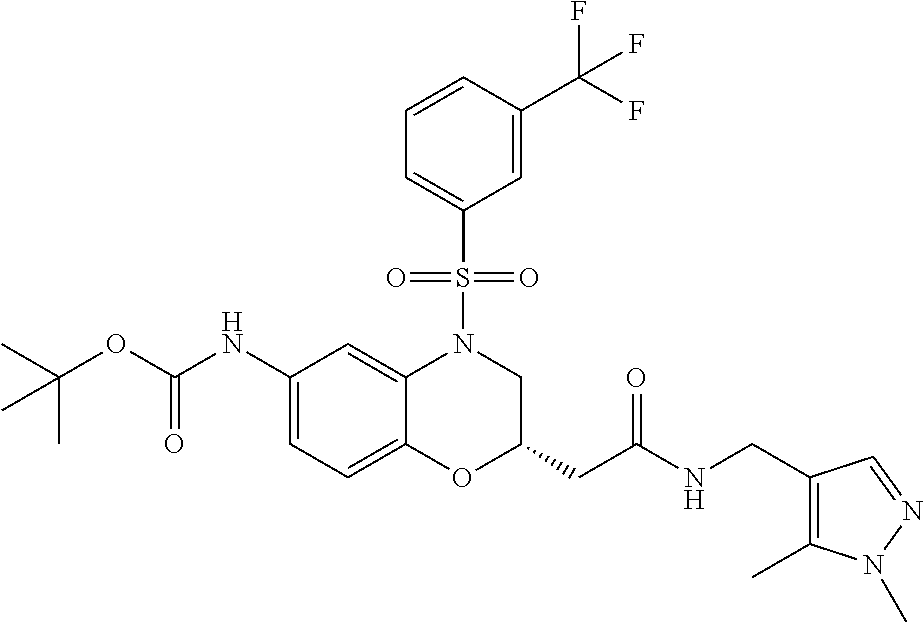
C1(NC(OC(C)(C)C)=O)=CC=C2C(=C1)N(S(C1=CC=CC(C(F)(F)F)=C1)(=O)=O)CC(CC(=O)NCC1=C(C)N(C)N=C1)O2
